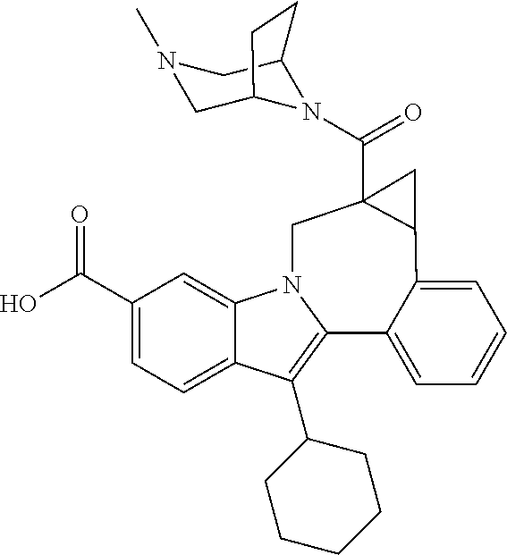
C1(C(O)=O)=CC=C2C(=C1)N1C(=C2C2CCCCC2)C2=CC=CC=C2C2C(C(=O)N3C4CN(C)CC3CC4)(C1)C2
